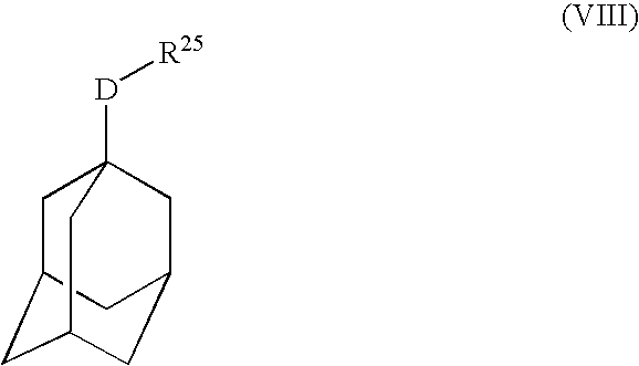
C1C2CC3CC(CC1([D][R25])C3)C2
